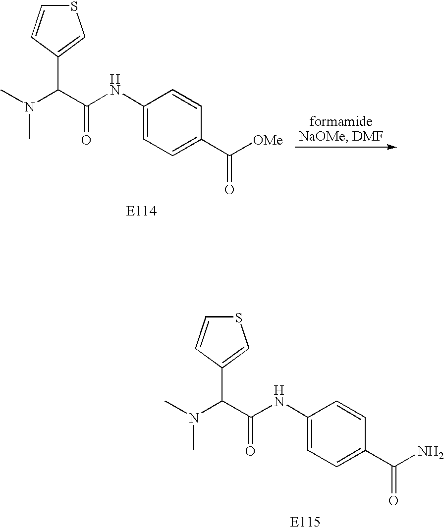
S1C=CC(C(N(C)C)C(NC2=CC=C(C(N)=O)C=C2)=O)=C1.S1C=CC(C(N(C)C)C(NC2=CC=C(C([OMe])=O)C=C2)=O)=C1
